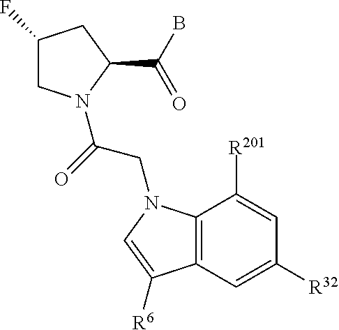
C1(F)CN(C(=O)CN2C3=C(C=C([R32])C=C3[R201])C([R6])=C2)C(C(B)=O)C1
